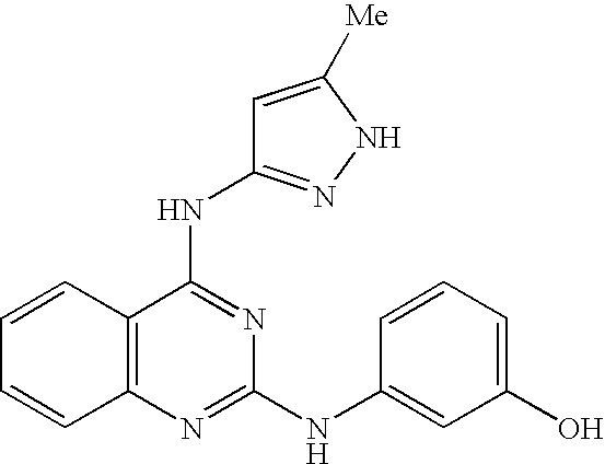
C1=CC2=C(C=C1)N=C(NC1=CC(O)=CC=C1)N=C2NC1=NNC([Me])=C1
